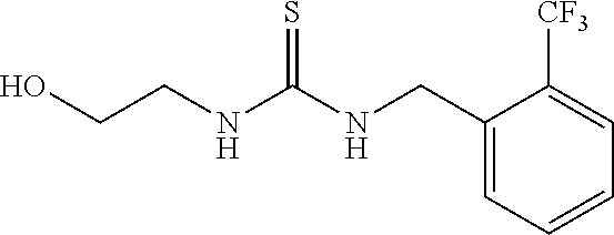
C1(CNC(NCCO)=S)=CC=CC=C1[CF3]
